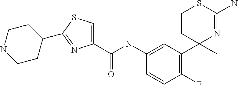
C1(C(NC2=CC(C3(C)N=C(N)SCC3)=C(F)C=C2)=O)=CSC(C2CCNCC2)=N1
